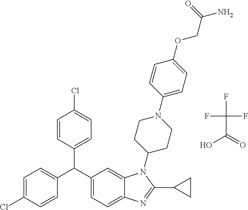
FC(C(=O)O)(F)F.C1=CC(C(C2=CC=C3C(=C2)N(C2CCN(C4=CC=C(OCC(=O)N)C=C4)CC2)C(C2CC2)=N3)C2=CC=C(Cl)C=C2)=CC=C1Cl
